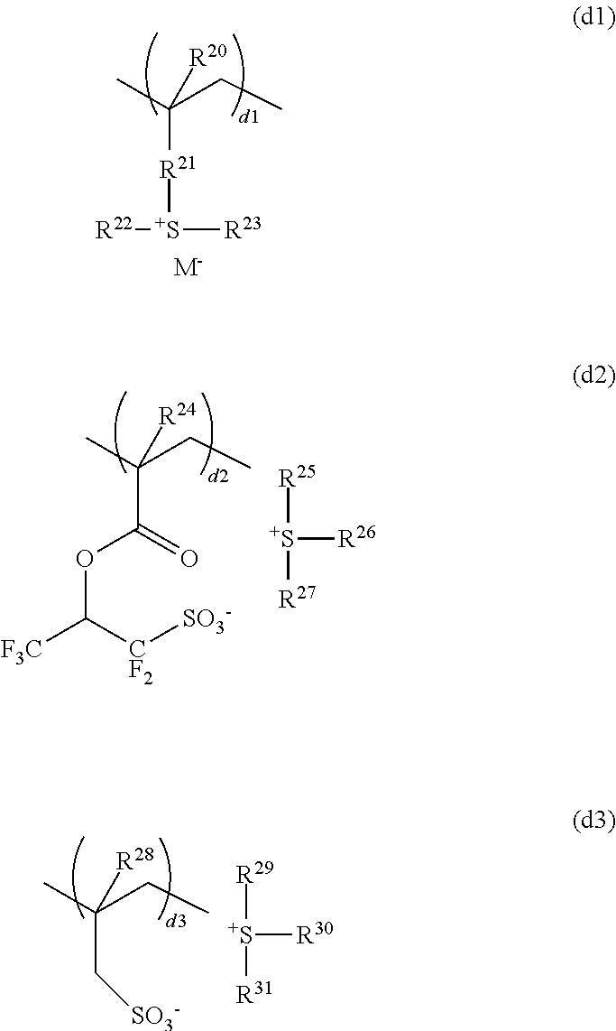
CC(CC)([R21][S+]([R23])[R22])[R20].[M-].CC(CC)([R24])C(OC([CF2][SO3-])[F3C])=O.[R25][S+]([R26])[R27].CC(CC)([R28])C[SO3-].[R29][S+]([R30])[R31]
